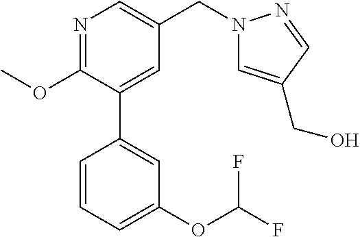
C1(OC)=NC=C(CN2C=C(CO)C=N2)C=C1C1=CC(OC(F)F)=CC=C1
